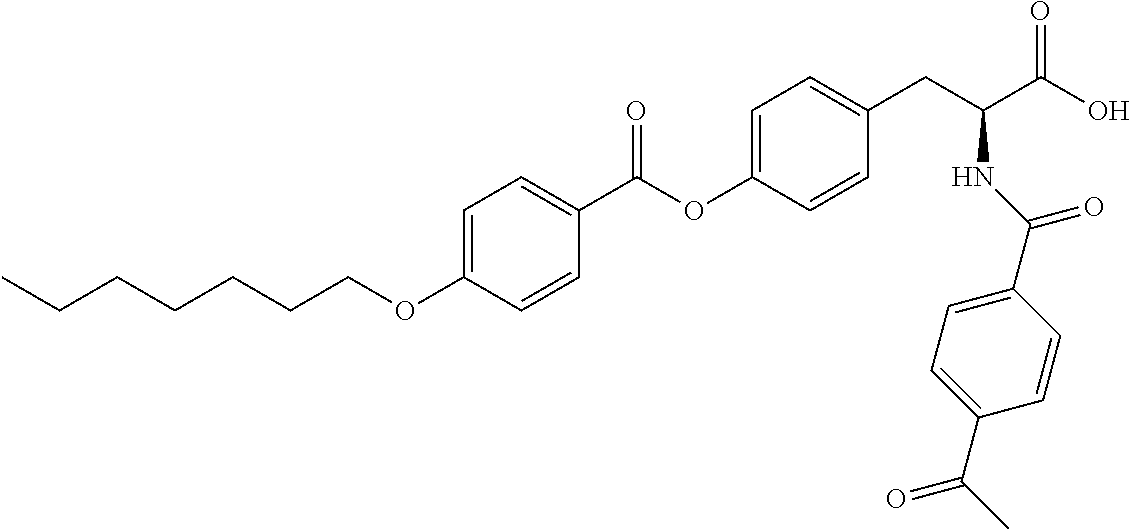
C1=C(OCCCCCCC)C=CC(C(OC2=CC=C(CC(C(O)=O)NC(C3=CC=C(C(C)=O)C=C3)=O)C=C2)=O)=C1
